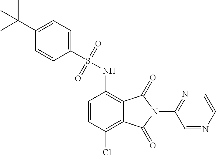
C1=CC(Cl)=C2C(=C1NS(=O)(=O)C1=CC=C(C(C)(C)C)C=C1)C(=O)N(C1=NC=CN=C1)C2=O
